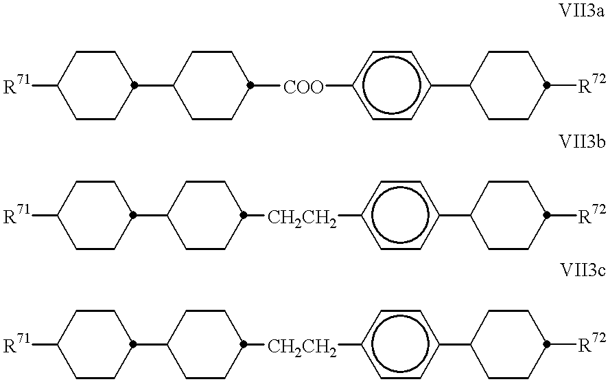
[R71]C1CCC(C2CCC([COO]c3ccc(C4CCC([R72])CC4)cc3)CC2)CC1.[R71]C1CCC(C2CCC([CH2CH2]c3ccc(C4CCC([R72])CC4)cc3)CC2)CC1.[R71]C1CCC(C2CCC([CH2CH2]c3ccc(C4CCC([R72])CC4)cc3)CC2)CC1
